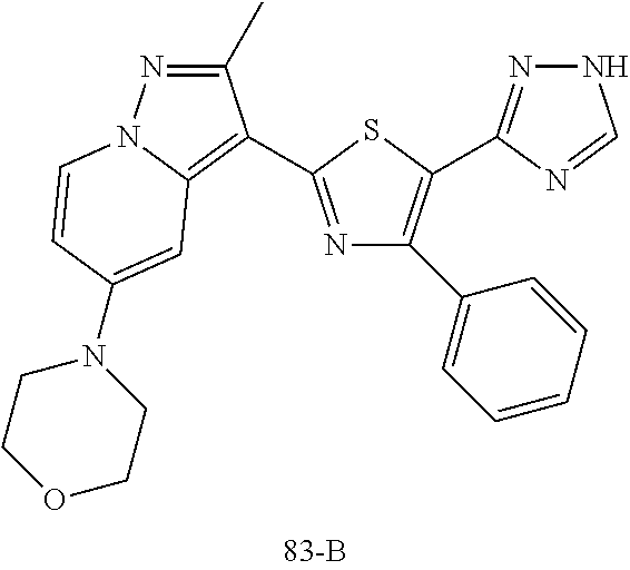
N1=C(C2=C3N(N=C2C)C=CC(N2CCOCC2)=C3)SC(C2=NNC=N2)=C1C1=CC=CC=C1
